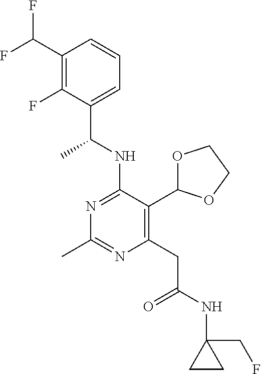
N1=C(NC(C)C2=CC=CC(C(F)F)=C2F)C(C2OCCO2)=C(CC(=O)NC2(CF)CC2)N=C1C
